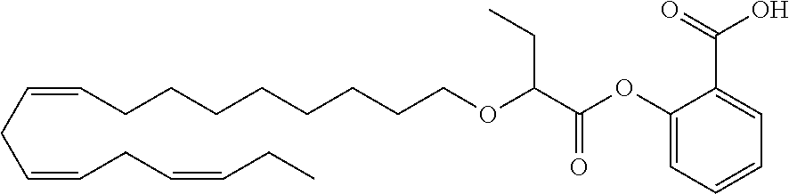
C(=CCC=CCC=CCC)CCCCCCCCOC(C(OC1=CC=CC=C1C(=O)O)=O)CC
